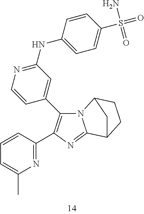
N1=C(C2=C(C3=CC(NC4=CC=C(S(=O)(N)=O)C=C4)=NC=C3)N3C(=N2)C2CCC3C2)C=CC=C1C
